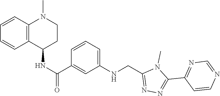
N1=C(C2=NC=NC=C2)N(C)C(CNC2=CC=CC(C(NC3C4=C(N(C)CC3)C=CC=C4)=O)=C2)=N1
